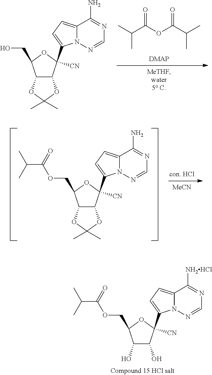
CC(C(OC(C(C)C)=O)=O)C.C12=CC=C(C3([CN])C4C(C(CO)O3)OC(C)(C)O4)N1N=CN=C2N.[MeCN].C12=CC=C(C3([CN])C4C(C(COC(C(C)C)=O)O3)OC(C)(C)O4)N1N=CN=C2N.C12=CC=C(C3([CN])C(O)C(O)C(COC(C(C)C)=O)O3)N1N=CN=C2[NH2HCl]
